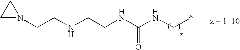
N1(CCNCCNC(NC*)=O)CC1
